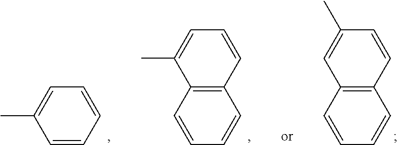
C1=CC=CC=C1C.C12=C(C=CC=C1C)C=CC=C2.C12=C(C=CC(C)=C1)C=CC=C2
